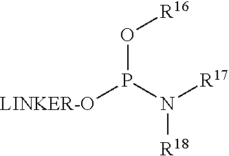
O(P(N([R17])[R18])[LINKER-O])[R16]
